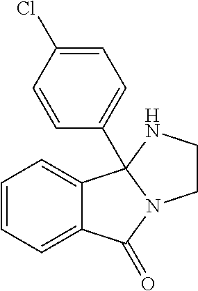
C1=CC=C2C(=C1)C1(C3=CC=C(Cl)C=C3)N(C2=O)CCN1
